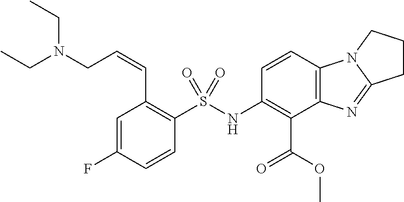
C1=C(F)C=CC(S(NC2=C(C(OC)=O)C3=C(C=C2)N2C(=N3)CCC2)(=O)=O)=C1C=CCN(CC)CC
